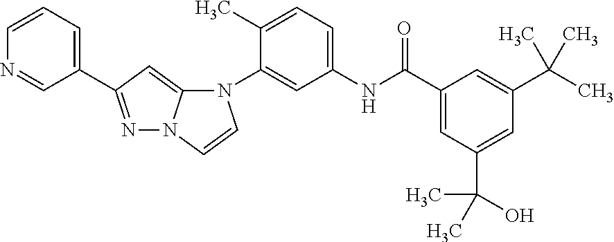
C1(C2=NN3C(=C2)N(C2=CC(NC(C4=CC(C(O)(C)C)=CC(C(C)(C)C)=C4)=O)=CC=C2C)C=C3)=CC=CN=C1
